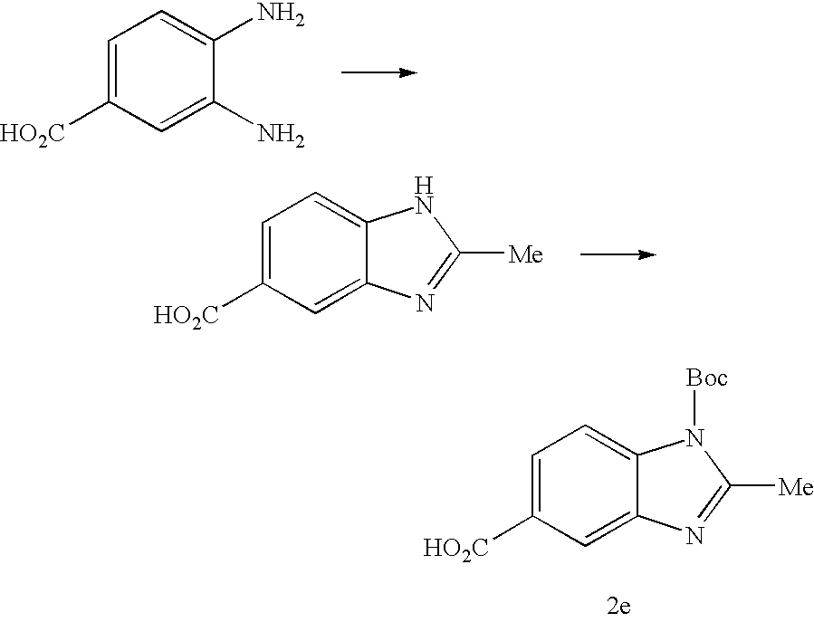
C1=C([HO2C])C=C2C(=C1)N([Boc])C([Me])=N2.C1=C([HO2C])C=C(N)C(N)=C1.C1=C([HO2C])C=C2C(=C1)NC([Me])=N2
